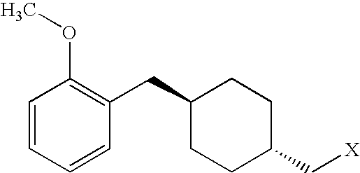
C1=CC=CC(CC2CCC(C[X])CC2)=C1OC
